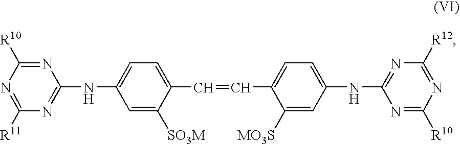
C1=C(NC2=NC([R11])=NC([R10])=N2)C=C([SO3M])C(C=CC2=CC=C(NC3=NC([R12])=NC([R10])=N3)C=C2[MO3S])=C1
